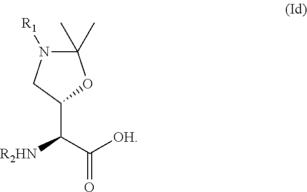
C1(C(C([OH])=O)[R2HN])OC(C)(C)N([R1])C1
